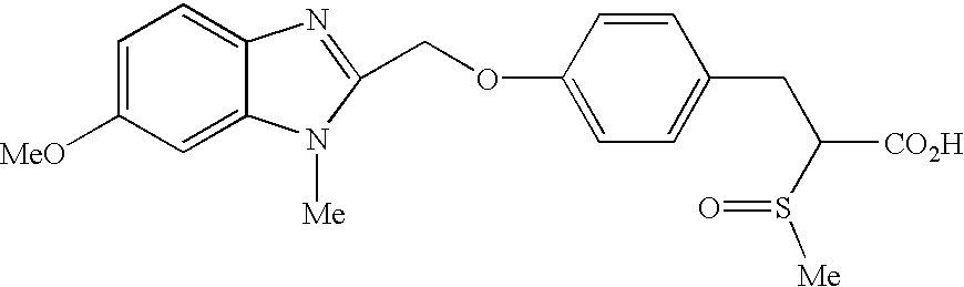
C1=C([MeO])C=C2C(=C1)N=C(COC1=CC=C(CC([CO2H])S(=O)[Me])C=C1)N2[Me]
